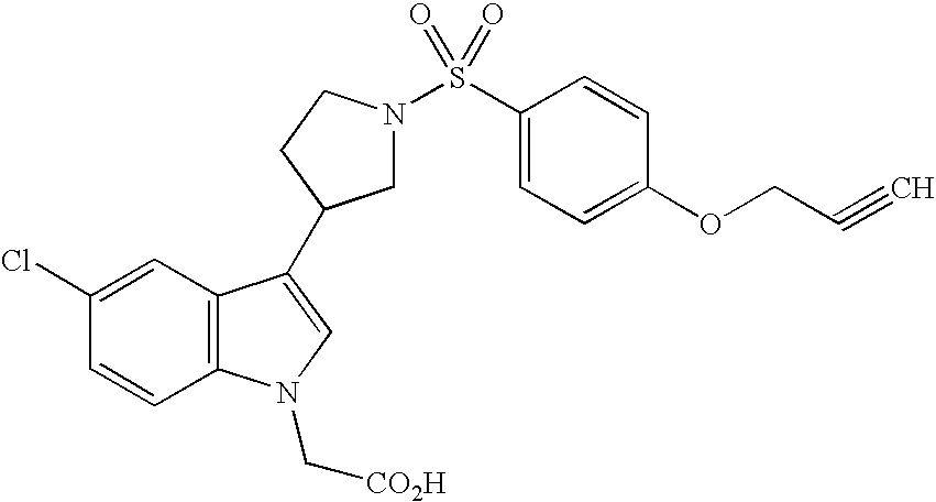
C1=CC2=C(C=C1Cl)C(C1CN(S(C3=CC=C(OCC#C)C=C3)(=O)=O)CC1)=CN2C[CO2H]
